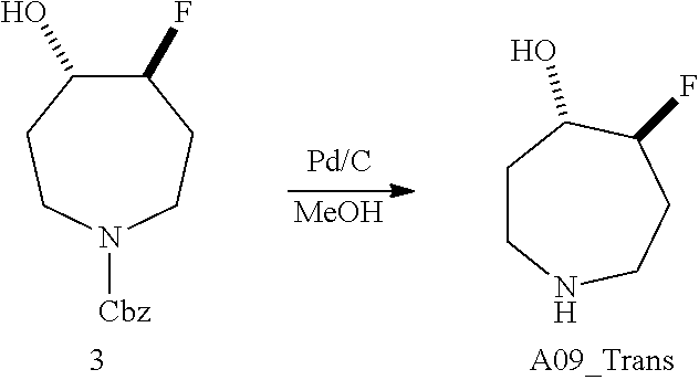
C1(F)C(O)CCN([Cbz])CC1.C1CNCCC(F)C1O.[MeOH]
